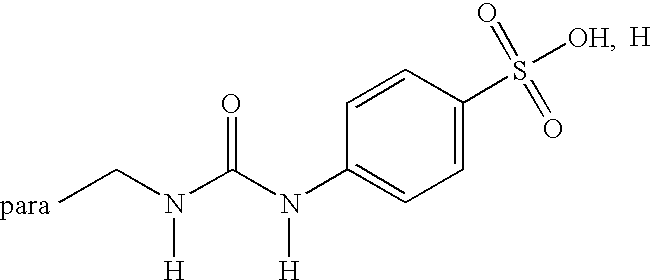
C1=CC(S(=O)(=O)[OH])=CC=C1N(C(N(CC)[H])=O)[H].[H]
